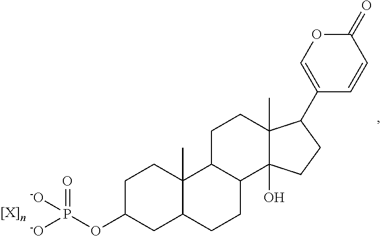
C1C(OP([-O])(=O)[-O])CC2C(C)(C1)C1C(CC2)C2(O)C(C)(CC1)C(C1=COC(=O)C=C1)CC2
